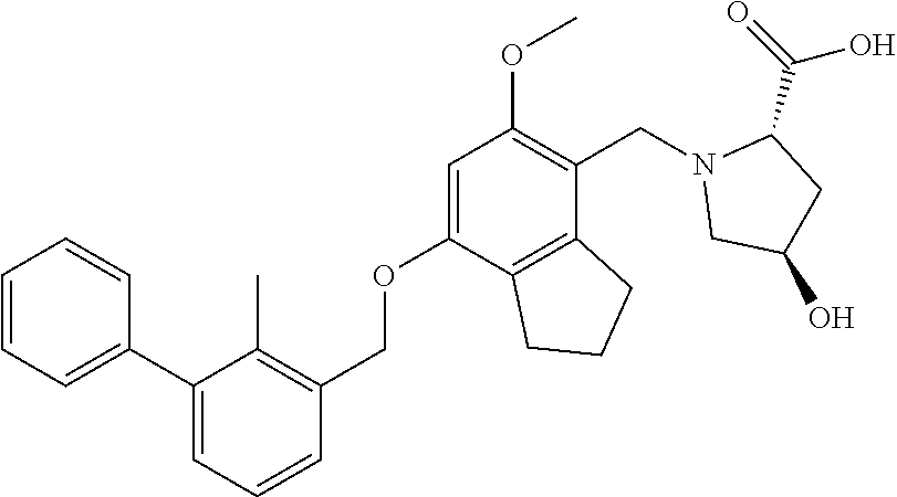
C1=CC=C(C2=CC=CC(COC3=CC(OC)=C(CN4CC(O)CC4C(=O)O)C4=C3CCC4)=C2C)C=C1
